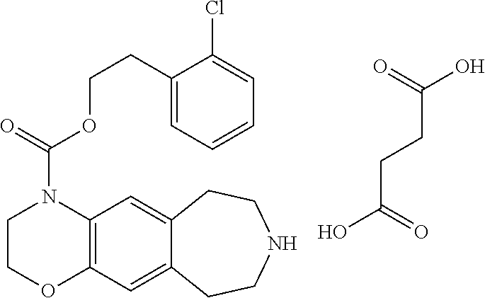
C12=C(C=C3C(=C1)CCNCC3)OCCN2C(OCCC1=CC=CC=C1Cl)=O.C(C(O)=O)CC(=O)O
